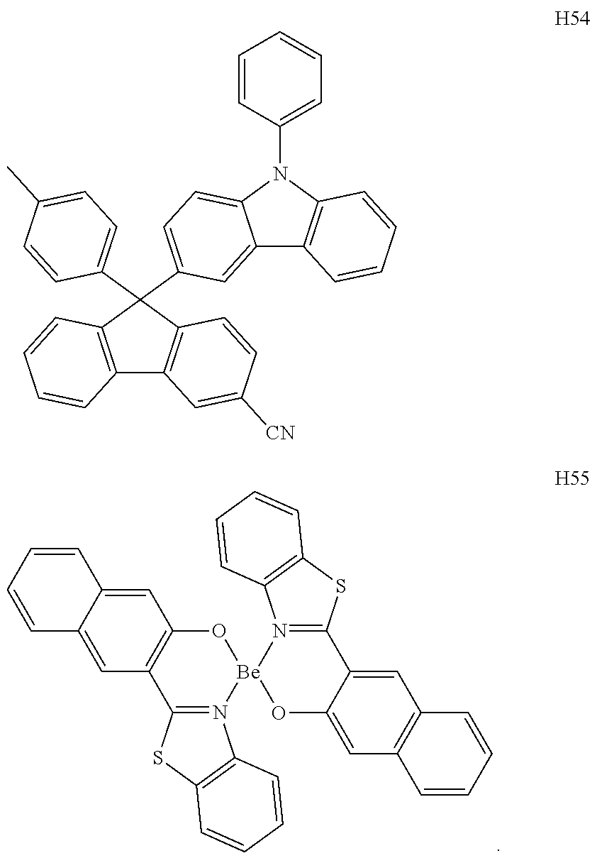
C1=C2C(=CC3=C1O[Be]1(N4=C3SC3=C4C=CC=C3)OC3=CC4=C(C=C3C3=N1C1=C(S3)C=CC=C1)C=CC=C4)C=CC=C2.C1=C(C2(C3=CC=C(C)C=C3)C3=C(C4=C2C=CC([CN])=C4)C=CC=C3)C=C2C(=C1)N(C1=CC=CC=C1)C1=C2C=CC=C1
